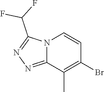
N12C(=NN=C1C(F)F)C(C)=C(Br)C=C2
